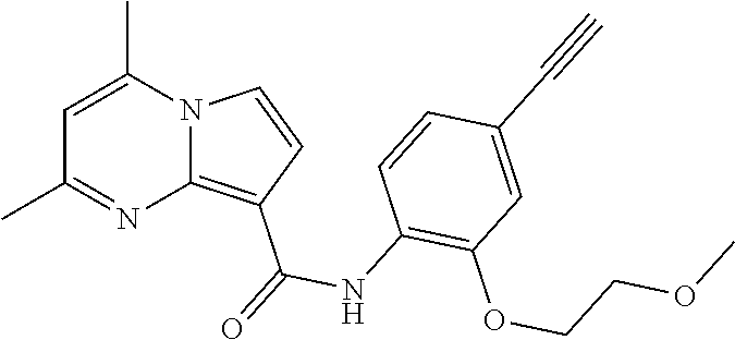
C1=C(C)N2C(=C(C(=O)NC3=C(OCCOC)C=C(C#C)C=C3)C=C2)N=C1C
